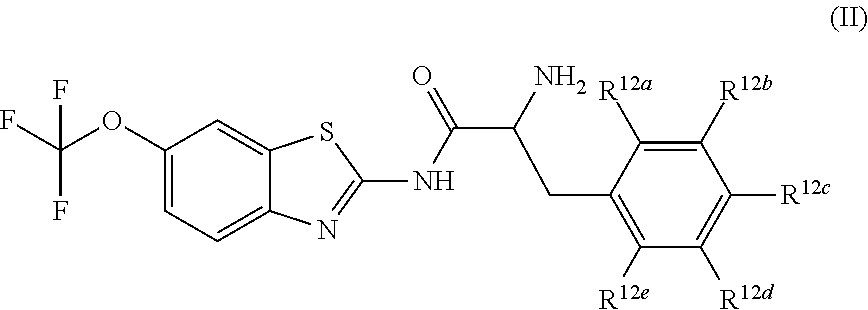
FC(OC1=CC=C2C(=C1)SC(NC(=O)C(N)CC1=C([R12e])C([R12d])=C([R12c])C([R12b])=C1[R12a])=N2)(F)F
